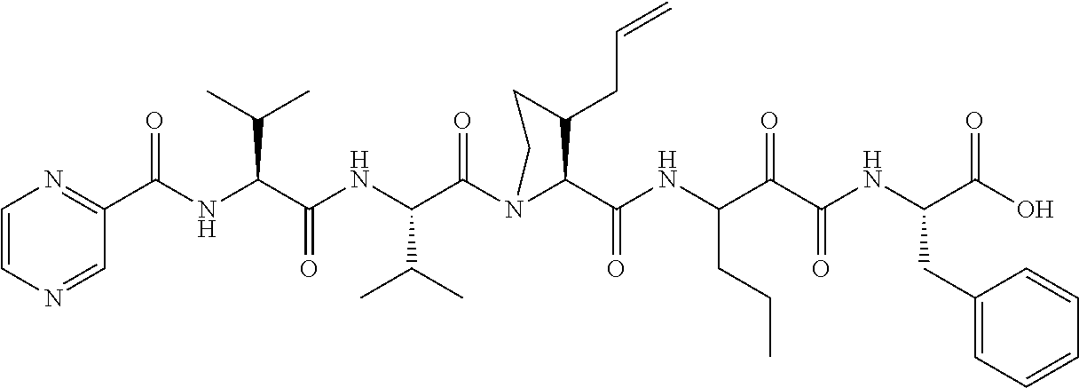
C1=CN=CC(C(NC(C(NC(C(N2C(C(NC(C(C(NC(C(O)=O)CC3=CC=CC=C3)=O)=O)CCC)=O)C(CC=C)CC2)=O)C(C)C)=O)C(C)C)=O)=N1
